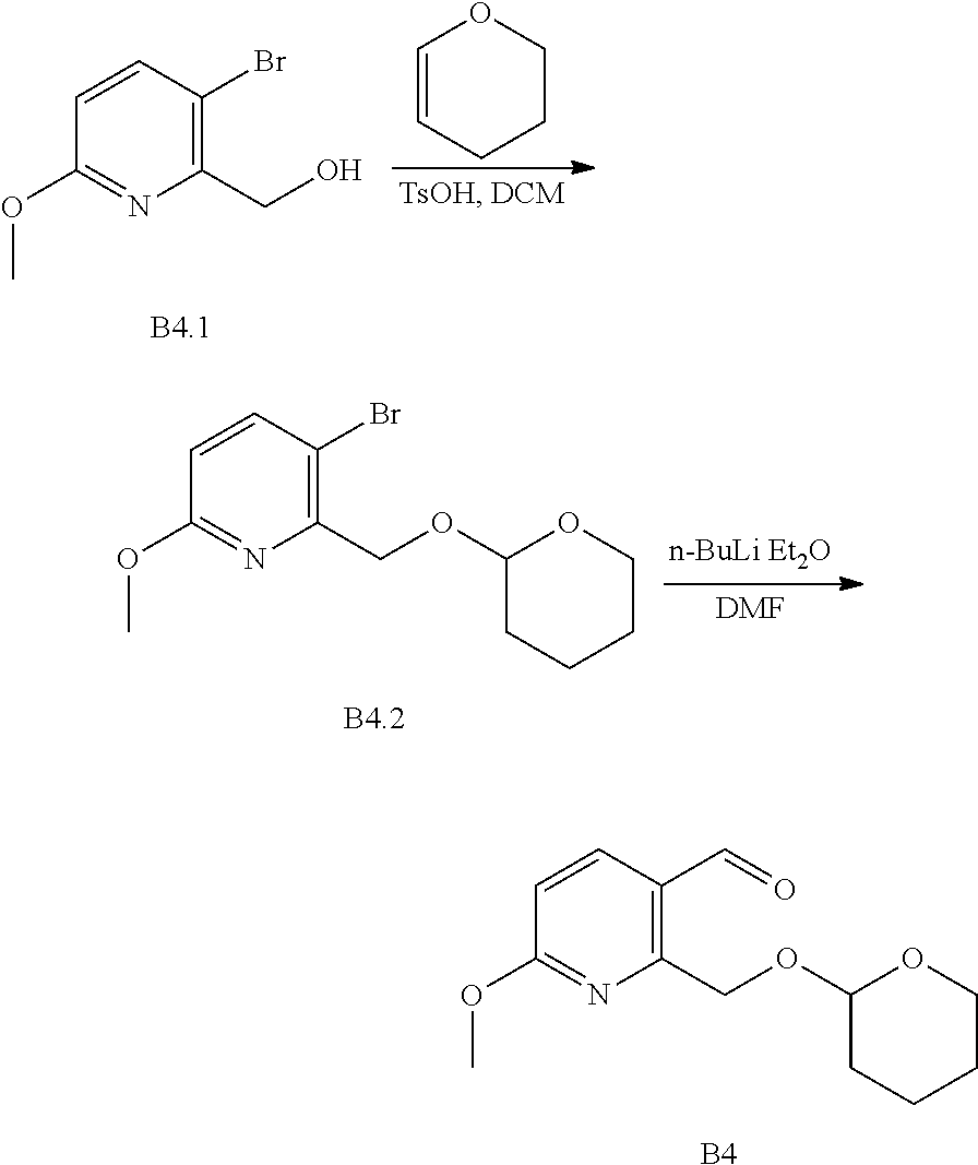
C1=CC(C=O)=C(COC2CCCCO2)N=C1OC.[B4].C1=CC(Br)=C(CO)N=C1OC.C1=CCCCO1.C1=CC(Br)=C(COC2CCCCO2)N=C1OC.[DMF]
